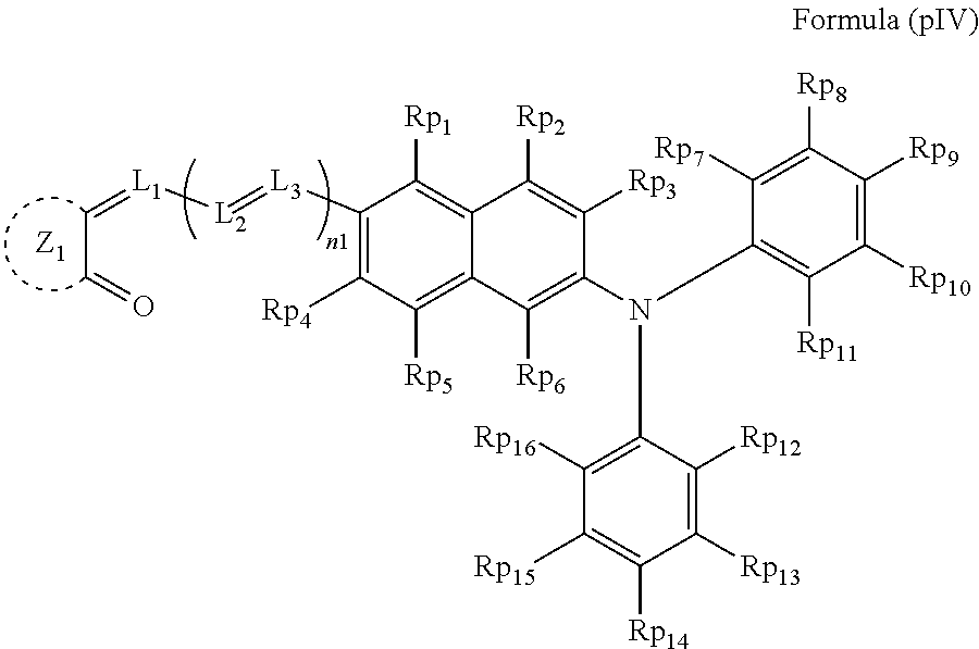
C(C=[L1][L2]=[L3]C1=C([Rp4])C([Rp5])=C2C(=C1[Rp1])C([Rp2])=C([Rp3])C(N(C1=C([Rp11])C([Rp10])=C([Rp9])C([Rp8])=C1[Rp7])C1=C([Rp16])C([Rp15])=C([Rp14])C([Rp13])=C1[Rp12])=C2[Rp6])=O.[Z1]
